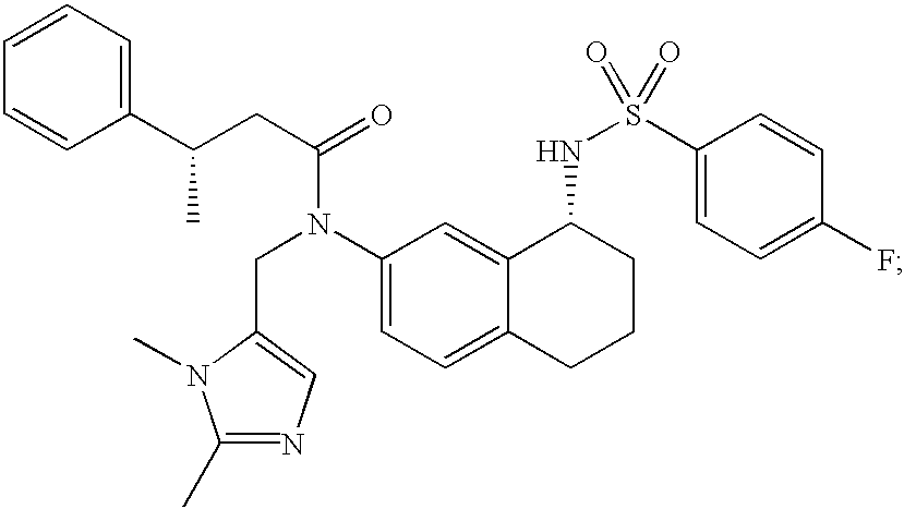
C1=CC(C(CC(=O)N(C2=CC=C3C(=C2)C(NS(=O)(C2=CC=C(F)C=C2)=O)CCC3)CC2=CN=C(C)N2C)C)=CC=C1
